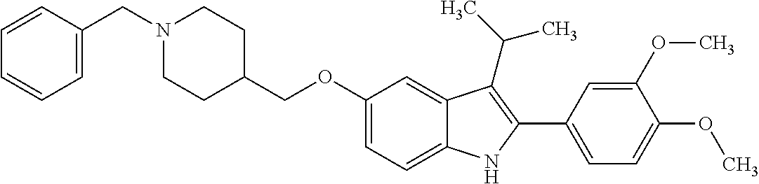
C(OC1=CC=C2C(=C1)C(C(C)C)=C(C1=CC=C(OC)C(OC)=C1)N2)C1CCN(CC2=CC=CC=C2)CC1
